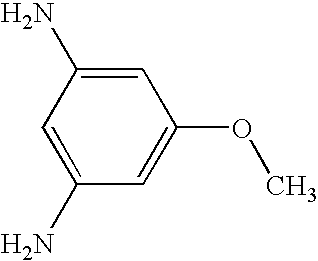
C1=C(N)C=C(N)C=C1OC
